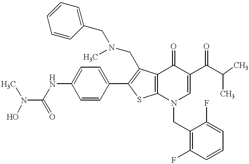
CN(C(NC1=CC=C(C2=C(CN(C)CC3=CC=CC=C3)C3=C(S2)N(CC2=C(F)C=CC=C2F)C=C(C(C(C)C)=O)C3=O)C=C1)=O)O
